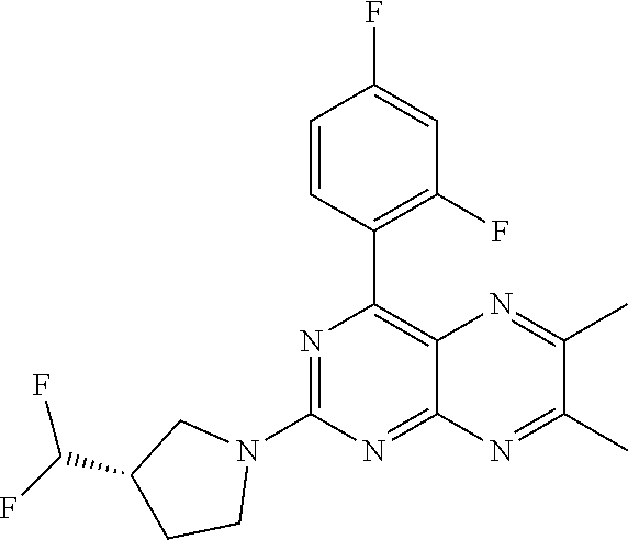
N1(C2=NC(C3=C(F)C=C(F)C=C3)=C3C(=N2)N=C(C)C(C)=N3)CC(C(F)F)CC1
